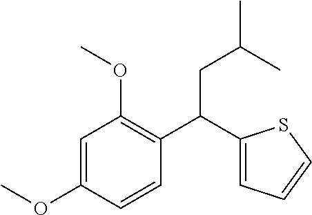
C1=C(OC)C=CC(C(C2=CC=CS2)CC(C)C)=C1OC
